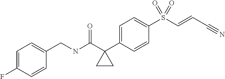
C1=C(C2(C(NCC3=CC=C(F)C=C3)=O)CC2)C=CC(S(C=CC#N)(=O)=O)=C1
